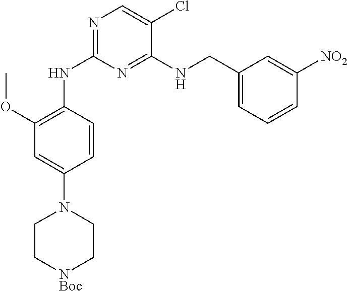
C1=CC(NC2=NC=C(Cl)C(NCC3=CC=CC([NO2])=C3)=N2)=C(OC)C=C1N1CC[NBoc]CC1
